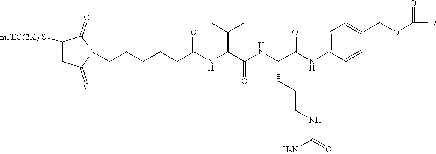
C1([mPEG(2K)-S])CC(=O)N(CCCCCC(NC(C(NC(C(NC2=CC=C(COC(=O)[D])C=C2)=O)CCCNC(=O)N)=O)C(C)C)=O)C1=O
